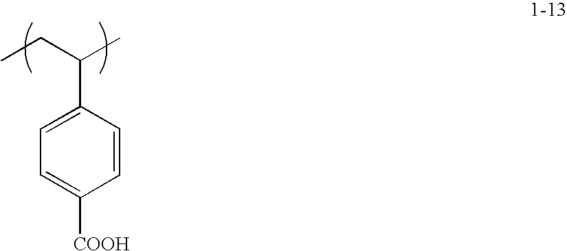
CCC(C)C1=CC=C([COOH])C=C1
